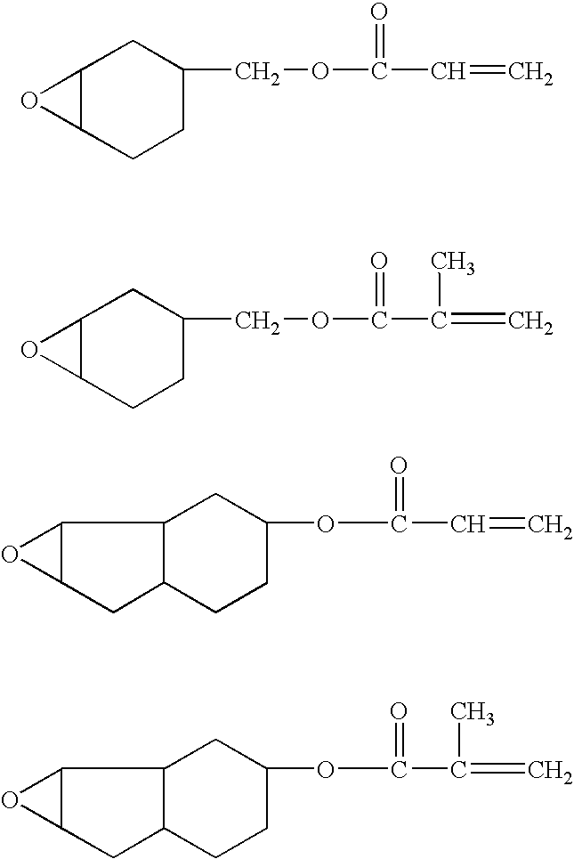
C12C(CCC(COC(=O)C=C)C1)O2.C12C(CCC(COC(=O)C(=C)C)C1)O2.C1CC(OC(=O)C=C)CC2C3C(CC12)O3.C1CC(OC(=O)C(=C)C)CC2C3C(CC12)O3
